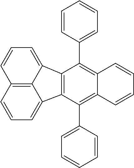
C12=C(C(C3=CC=CC=C3)=C3C(=C1C1=CC=CC=C1)C=CC=C3)C1=CC=CC3=C1C2=CC=C3
